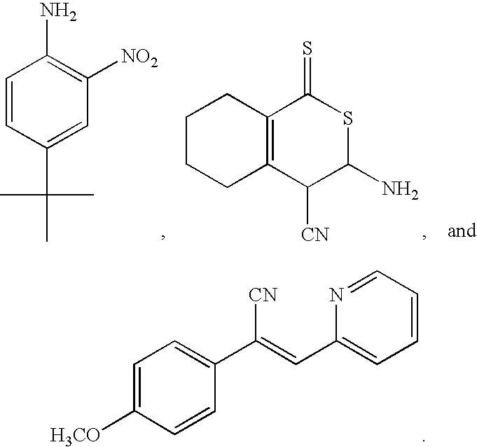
C1=C([H3CO])C=CC(C(=CC2=CC=CC=N2)[CN])=C1.C1=CC(C(C)(C)C)=CC([NO2])=C1N.C1CCC2=C(C1)C(=S)SC(N)C2[CN]
